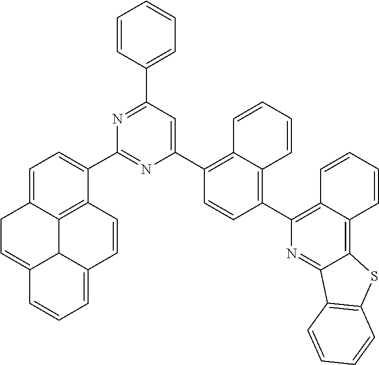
N1=C(C2=CC=CC=C2)C=C(C2=C3C=CC=CC3=C(C3=C4C=CC=CC4=C4C(=N3)C3=C(S4)C=CC=C3)C=C2)N=C1C1=CC=C2C3=C1C=CC1=CC=CC(=CC2)C31
